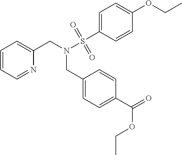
C1=CC=NC(CN(S(C2=CC=C(OCC)C=C2)(=O)=O)CC2=CC=C(C(=O)OCC)C=C2)=C1
